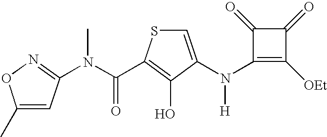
C1(N([H])C2=CSC(C(=O)N(C)C3=NOC(C)=C3)=C2O)=C([OEt])C(=O)C1=O
